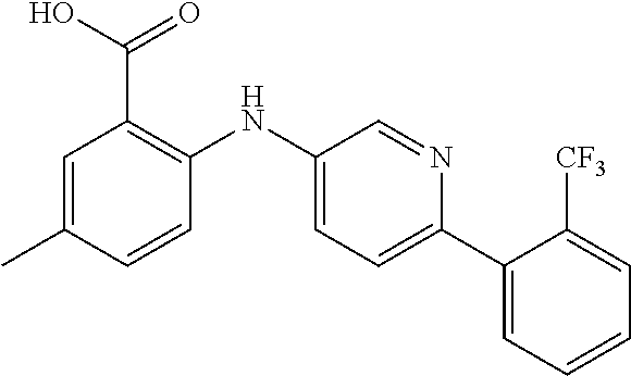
C1=C(C)C=CC(NC2=CC=C(C3=CC=CC=C3[CF3])N=C2)=C1C(O)=O
